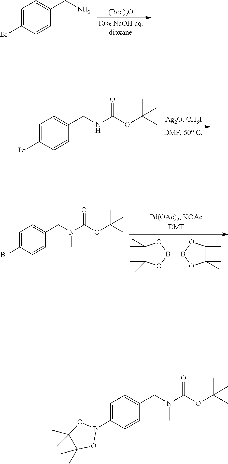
[(Boc)2O].C1=C(Br)C=CC(CN)=C1.C1=C(Br)C=CC(CNC(OC(C)(C)C)=O)=C1.C1(C)(C)C(C)(C)OB(B2OC(C)(C)C(C)(C)O2)O1.C1=C(Br)C=CC(CN(C(OC(C)(C)C)=O)C)=C1.C1=C(B2OC(C)(C)C(C)(C)O2)C=CC(CN(C(OC(C)(C)C)=O)C)=C1
